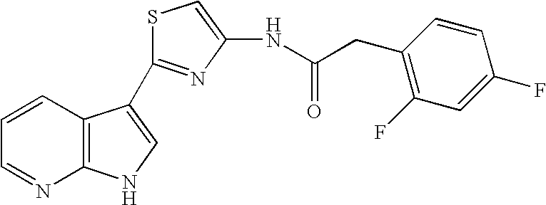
C1=CC2=C(N=C1)NC=C2C1=NC(NC(CC2=C(F)C=C(F)C=C2)=O)=CS1
